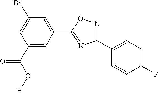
C1(C2=CC=C(F)C=C2)=NOC(C2=CC(Br)=CC(C(=O)O[H])=C2)=N1
